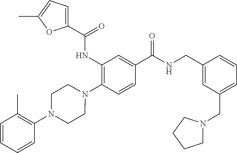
C1(NC(=O)C2=CC=C(C)O2)=C(N2CCN(C3=C(C)C=CC=C3)CC2)C=CC(C(NCC2=CC(CN3CCCC3)=CC=C2)=O)=C1
